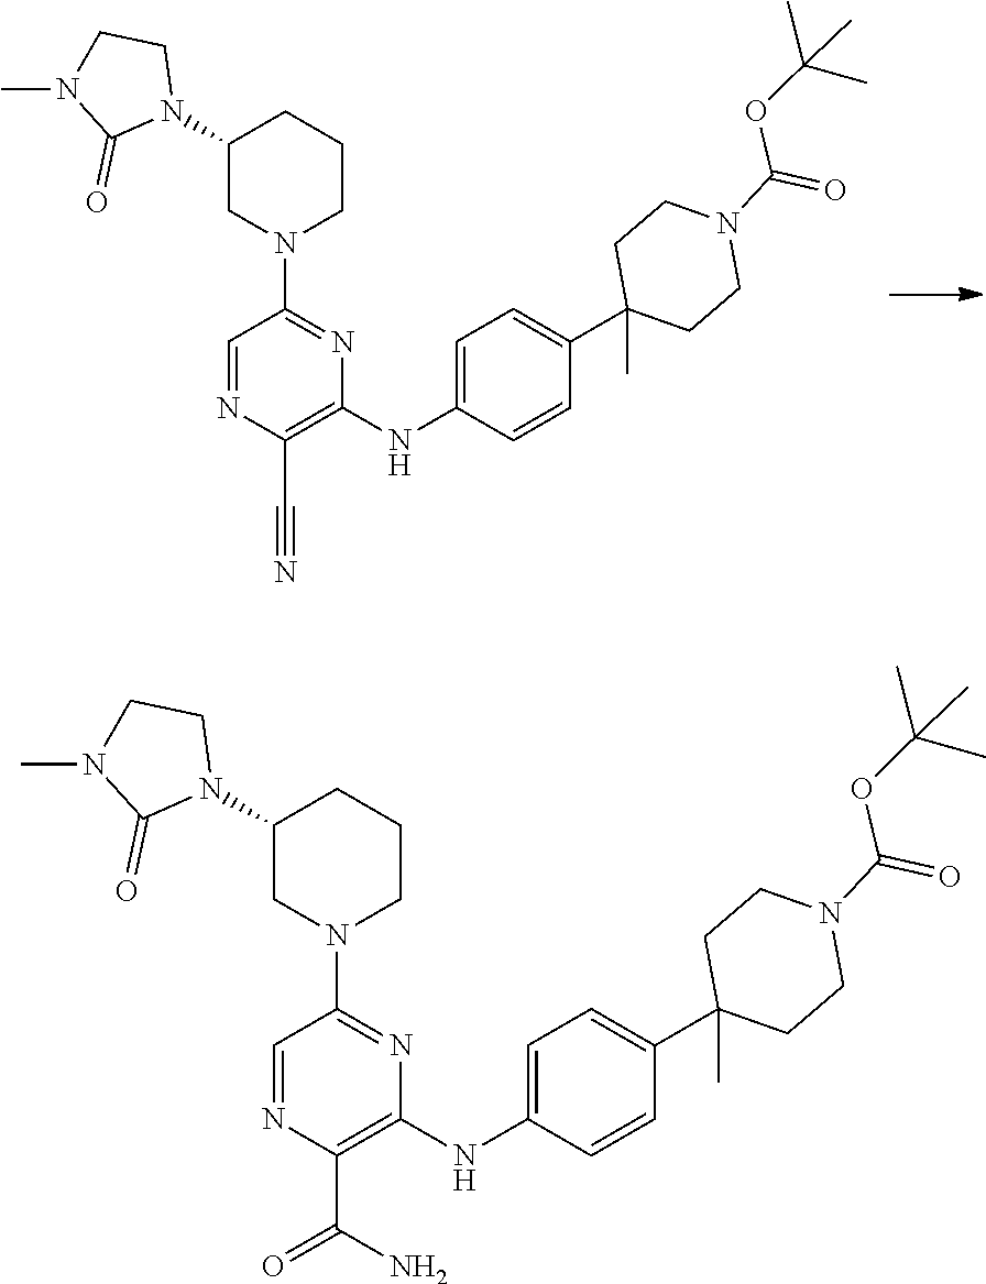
C1(C#N)=C(NC2=CC=C(C3(C)CCN(C(OC(C)(C)C)=O)CC3)C=C2)N=C(N2CCCC(N3CCN(C)C3=O)C2)C=N1.C1(C(N)=O)=C(NC2=CC=C(C3(C)CCN(C(OC(C)(C)C)=O)CC3)C=C2)N=C(N2CCCC(N3CCN(C)C3=O)C2)C=N1
